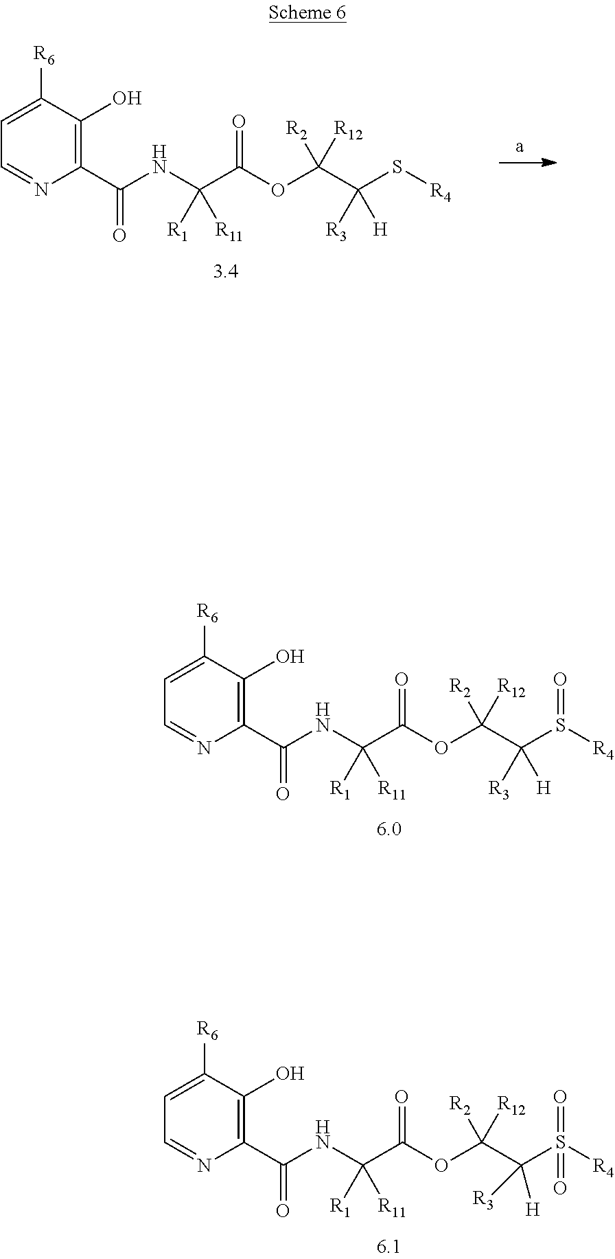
C1=C([R6])C(O)=C(C(=O)NC(C(=O)OC(C(S[R4])([R3])[H])([R2])[R12])([R1])[R11])N=C1.C1=C([R6])C(O)=C(C(=O)NC(C(=O)OC(C(S([R4])(=O)=O)([R3])[H])([R2])[R12])([R1])[R11])N=C1.C1=C([R6])C(O)=C(C(=O)NC(C(=O)OC(C(S([R4])=O)([R3])[H])([R2])[R12])([R1])[R11])N=C1
